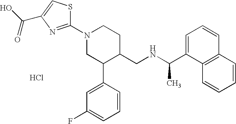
Cl.C1(N2CC(C3=CC(F)=CC=C3)C(CNC(C3=CC=CC4=C3C=CC=C4)C)CC2)=NC(C(O)=O)=CS1
